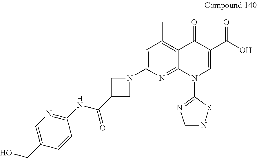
C1=C(N2CC(C(NC3=NC=C(CO)C=C3)=O)C2)N=C2C(=C1C)C(=O)C(C(O)=O)=CN2C1=NC=NS1
